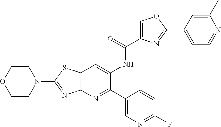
N1(C2=NC3=C(S2)C=C(NC(=O)C2=COC(C4=CC=NC(C)=C4)=N2)C(C2=CN=C(F)C=C2)=N3)CCOCC1
